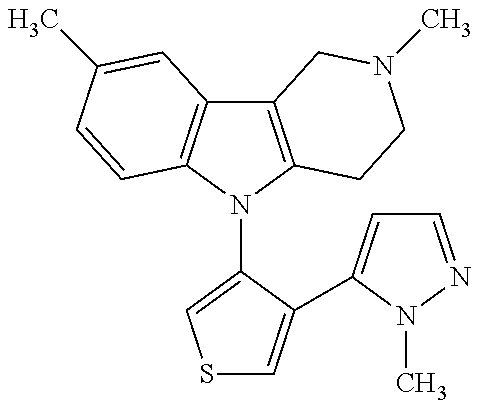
C12=C(N(C3=CSC=C3C3=CC=NN3C)C3=C1C=C(C)C=C3)CCN(C)C2
